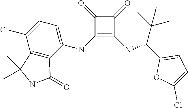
C1(NC2=CC=C(Cl)C3=C2C(=O)NC3(C)C)=C(NC(C2=CC=C(Cl)O2)C(C)(C)C)C(=O)C1=O
